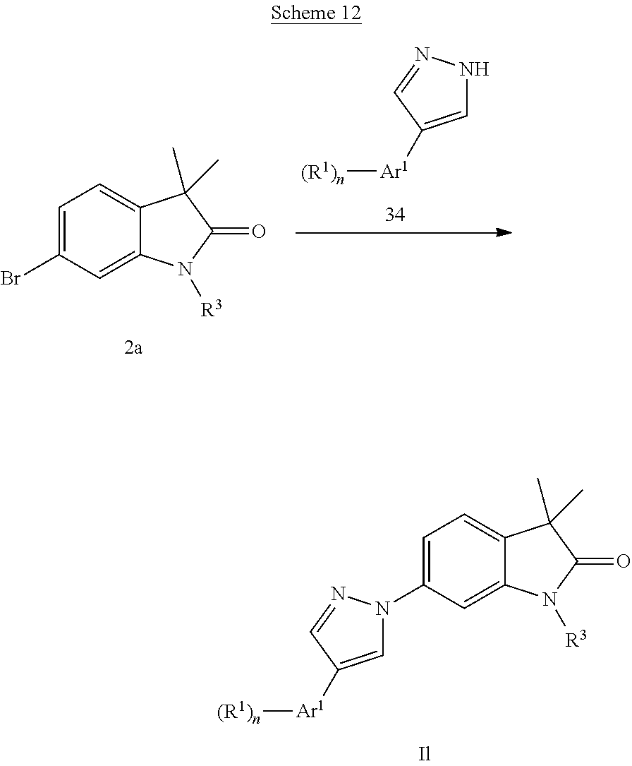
C1=C(N2C=C([Ar1][(R1)n])C=N2)C=C2C(=C1)C(C)(C)C(=O)N2[R3].C1=C(Br)C=C2C(=C1)C(C)(C)C(=O)N2[R3].C1([Ar1][(R1)n])=CNN=C1
